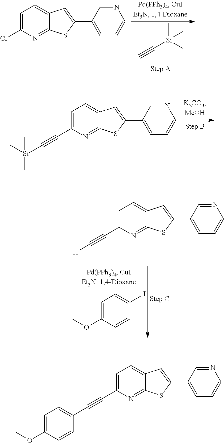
C([Si](C)(C)C)#C.C1=C(Cl)N=C2C(=C1)C=C(C1=CC=CN=C1)S2.C1=C(C#C[Si](C)(C)C)N=C2C(=C1)C=C(C1=CC=CN=C1)S2.C1=C(OC)C=CC(I)=C1.C1=C(C#C[H])N=C2C(=C1)C=C(C1=CC=CN=C1)S2.C1=C(C#CC2=CC=C(OC)C=C2)N=C2C(=C1)C=C(C1=CC=CN=C1)S2
